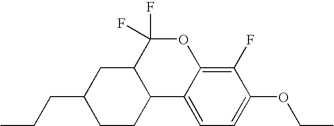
C1CC2C(CC1CCC)C(F)(F)OC1=C(F)C(OCC)=CC=C21
